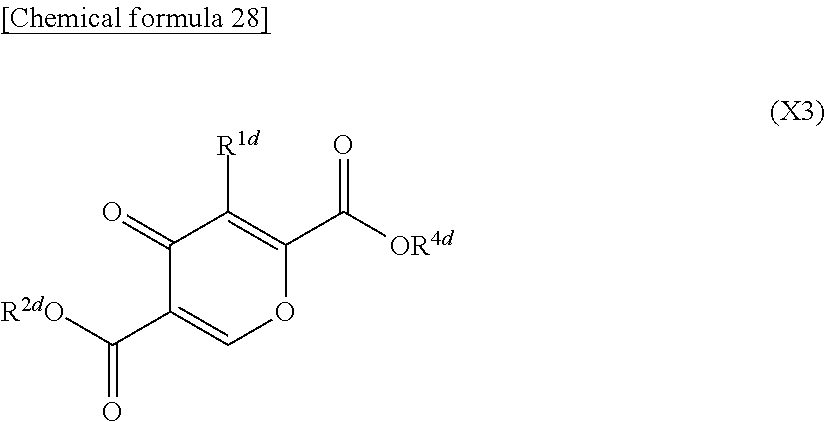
[R2dO]C(C1=COC(C([OR4d])=O)=C([R1d])C1=O)=O
